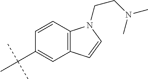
C12=C(C=CC(C(C)(C)C)=C1)N(CCN(C)C)C=C2
